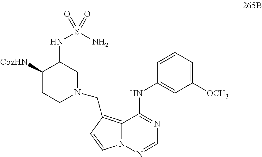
C1=CC=C([OCH3])C=C1NC1=NC=NN2C1=C(CN1CC(NS(=O)(N)=O)C([CbzHN])CC1)C=C2
